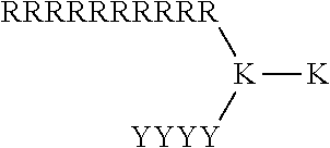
[RRRRRRRRRR][K]([K])[YYYY]
